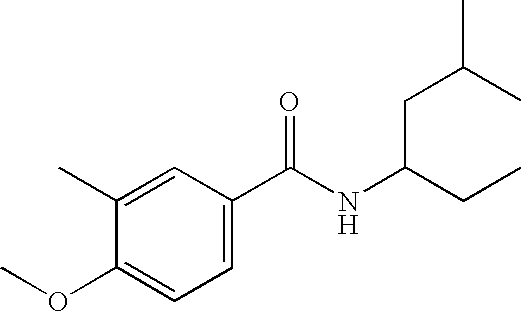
C1(C)=CC(C(NC(CC)CC(C)C)=O)=CC=C1OC
